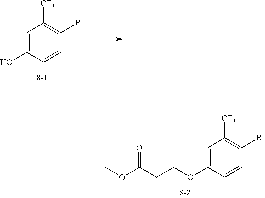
C1=C(OCCC(OC)=O)C=CC(Br)=C1[CF3].C1=C(O)C=CC(Br)=C1[CF3]
